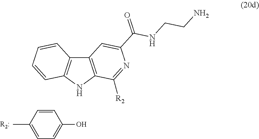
C1=CC(C)=CC=C1O.C12=C(NC3=C1C=CC=C3)C([R2])=NC(C(NCCN)=O)=C2
